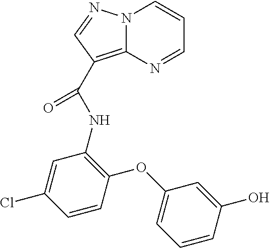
C12=C(C(=O)NC3=C(OC4=CC=CC(O)=C4)C=CC(Cl)=C3)C=NN1C=CC=N2
